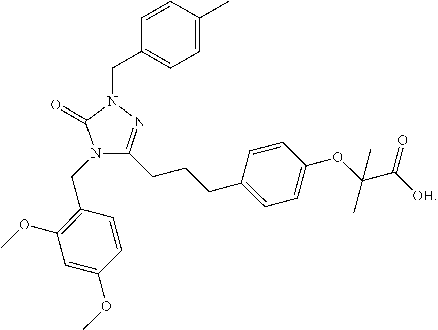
C1=CC(C)=CC=C1CN1N=C(CCCC2=CC=C(OC(C([OH])=O)(C)C)C=C2)N(CC2=C(OC)C=C(OC)C=C2)C1=O
